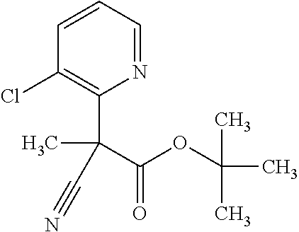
C1=CC=NC(C(C(OC(C)(C)C)=O)(C)C#N)=C1Cl
